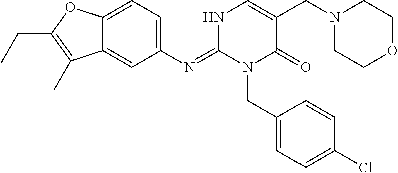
C1(N=C2N(CC3=CC=C(Cl)C=C3)C(=O)C(CN3CCOCC3)=CN2)=CC=C2C(=C1)C(C)=C(CC)O2
